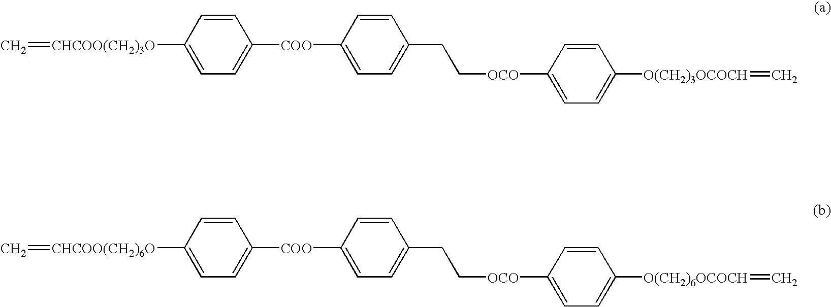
C=[CHCOO(CH2)3O]C1=CC=C([COO]C2=CC=C(CC[OCO]C3=CC=C([O(CH2)3OCOCH]=C)C=C3)C=C2)C=C1.C=[CHCOO(CH2)6O]C1=CC=C([COO]C2=CC=C(CC[OCO]C3=CC=C([O(CH2)6OCOCH]=C)C=C3)C=C2)C=C1
